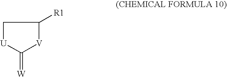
C1[U]C(=[W])[V]C1[R1]
